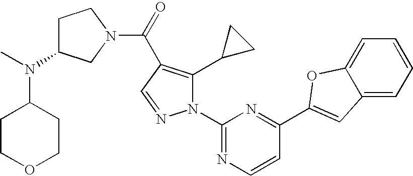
C1C(N(C)C2CCOCC2)CN(C(=O)C2=C(C3CC3)N(C3=NC=CC(C4=CC5=CC=CC=C5O4)=N3)N=C2)C1
